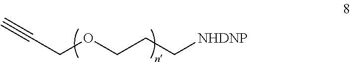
C(COCCC[NHDNP])#C
